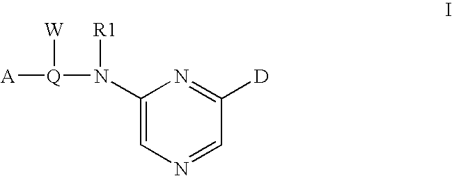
C1(N([Q]([A])[W])[R1])=CN=CC([D])=N1
